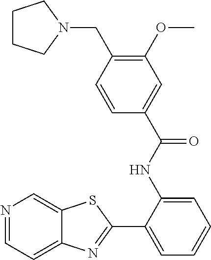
C1(C2=CC=CC=C2NC(C2=CC(OC)=C(CN3CCCC3)C=C2)=O)=NC2=CC=NC=C2S1
